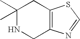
C1(C)(C)NCC2=C(C1)SC=N2
